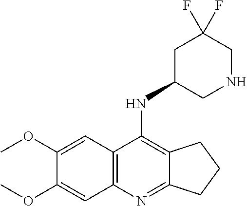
C1(C)CNCC(F)(F)C1.C1(OC)=CC2=C(C=C1OC)C(N)=C1C(=N2)CCC1
